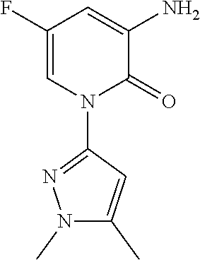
N1(C)C(C)=CC(N2C=C(F)C=C(N)C2=O)=N1
